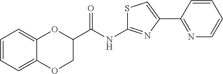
C1(C(NC2=NC(C3=NC=CC=C3)=CS2)=O)COC2=CC=CC=C2O1
